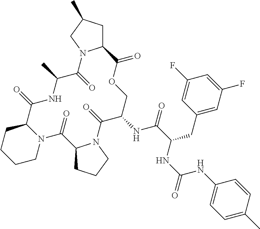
C12CC(C)CN1C(=O)C(C)NC(=O)C1CCCCN1C(=O)C1CCCN1C(=O)C(NC(=O)C(CC1=CC(F)=CC(F)=C1)NC(=O)NC1=CC=C(C)C=C1)COC2=O
